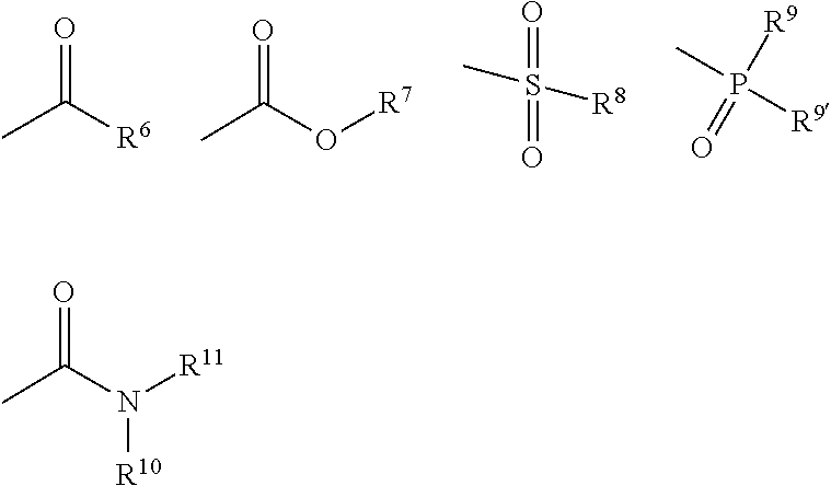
O=C(C)[R6].O=C(C)O[R7].O=S(C)([R8])=O.CP([R9])([R9])=O.O=C(C)N([R11])[R10]
